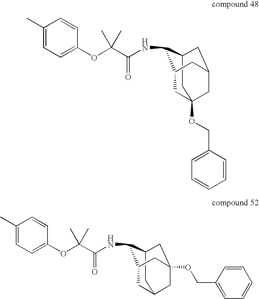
C1C2(OCC3=CC=CC=C3)CC3CC(C(NC(C(OC4=CC=C(C)C=C4)(C)C)=O)C1C3)C2.C1C2CC3(OCC4=CC=CC=C4)CC(C(NC(C(OC4=CC=C(C)C=C4)(C)C)=O)C1C3)C2
